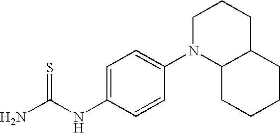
NC(NC1=CC=C(N2C3C(CCC2)CCCC3)C=C1)=S
